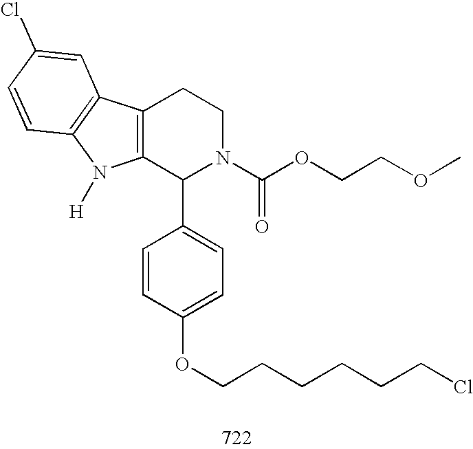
C12=C(C(C3=CC=C(OCCCCCCCl)C=C3)N(C(OCCOC)=O)CC1)N([H])C1=C2C=C(Cl)C=C1
